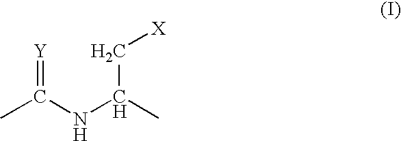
CC(NC(C)C[X])=[Y]
